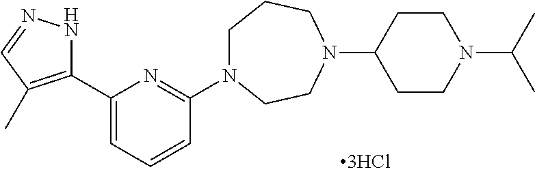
C1(C2=C(C)C=NN2)=CC=CC(N2CCCN(C3CCN(C(C)C)CC3)CC2)=N1
